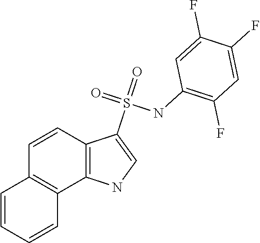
C1=CC2=C(C3=C1C=CC=C3)NC=C2S(=O)(=O)NC1=C(F)C=C(F)C(F)=C1
